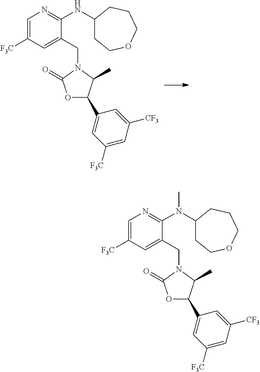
C1=C([F3C])C=C(CN2C(C)C(C3=CC([F3C])=CC([CF3])=C3)OC2=O)C(NC2CCOCCC2)=N1.C1=C([F3C])C=C(CN2C(C)C(C3=CC([F3C])=CC([CF3])=C3)OC2=O)C(N(C2CCOCCC2)C)=N1
